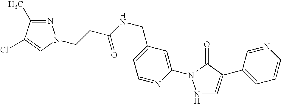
N1C=C(C2=CC=CN=C2)C(=O)N1C1=CC(CNC(CCN2N=C(C)C(Cl)=C2)=O)=CC=N1
